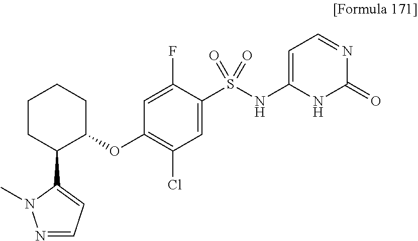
C1(S(NC2=CC=NC(=O)N2)(=O)=O)=CC(Cl)=C(OC2CCCCC2C2=CC=NN2C)C=C1F
